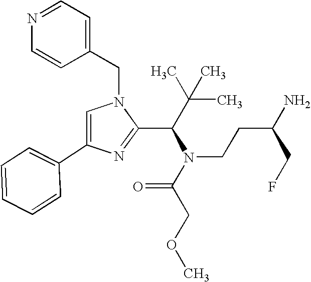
C1=C(C2=CC=CC=C2)N=C(C(N(C(COC)=O)CCC(N)CF)C(C)(C)C)N1CC1=CC=NC=C1
